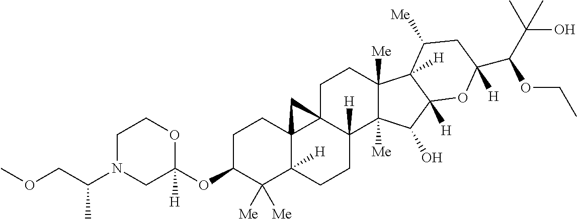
C1C(OC2([H])OCCN(C(COC)C)C2)C([Me])([Me])C2([H])C3(C1)C1(CCC4([Me])C([Me])(C(O)C5([H])C4([H])C([Me])CC(C(C(C)(C)O)OCC)([H])O5)C1([H])CC2)C3
